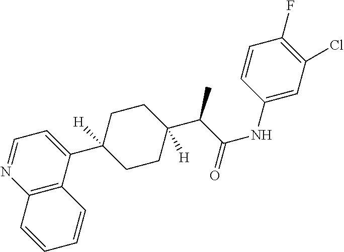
C12=C(C(C3([H])CCC(C(C(NC4=CC(Cl)=C(F)C=C4)=O)C)([H])CC3)=CC=N1)C=CC=C2
